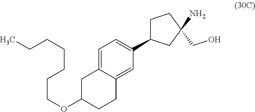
C1C(C2=CC=C3C(=C2)CCC(OCCCCCCC)C3)CC(CO)(N)C1
